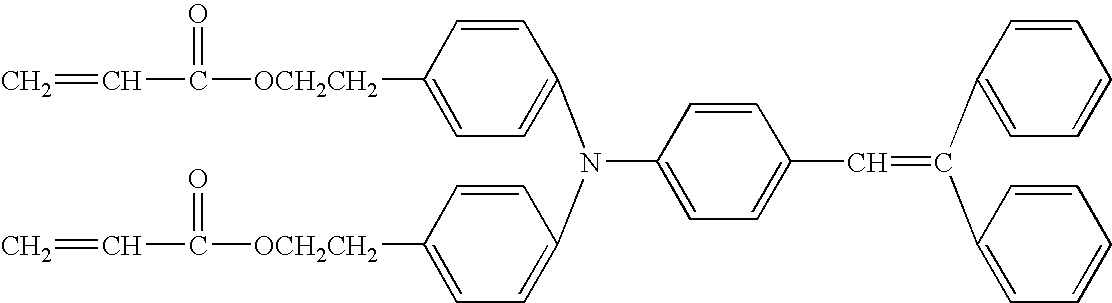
C=CC(=O)[OCH2CH2]C1=CC=C(N(C2=CC=C([OCH2CH2]C(C=C)=O)C=C2)C2=CC=C(C=C(C3=CC=CC=C3)C3=CC=CC=C3)C=C2)C=C1
